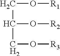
C(O[R1])C(CO[R3])O[R2]
